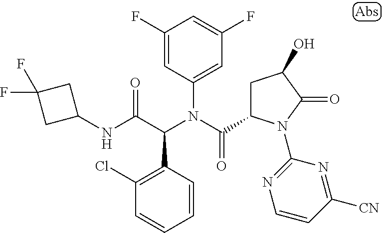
C1=CC(C(C(NC2CC(F)(F)C2)=O)N(C(=O)C2CC(O)C(=O)N2C2=NC=CC([CN])=N2)C2=CC(F)=CC(F)=C2)=C(Cl)C=C1
